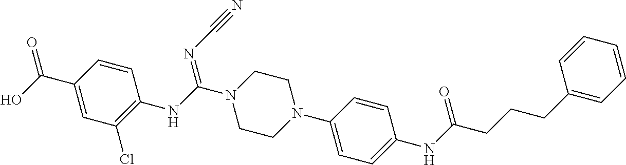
C1=CC(N2CCN(C(NC3=C(Cl)C=C(C(O)=O)C=C3)=NC#N)CC2)=CC=C1NC(=O)CCCC1=CC=CC=C1
